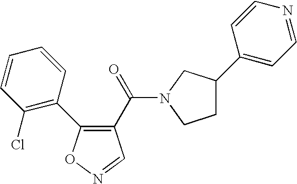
C1(Cl)=C(C2=C(C(=O)N3CC(C4=CC=NC=C4)CC3)C=NO2)C=CC=C1
